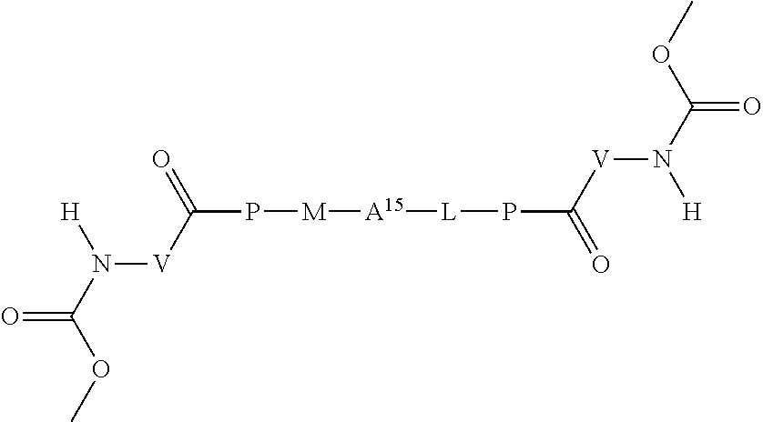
C(=O)(N([V]C(P[M][A15][L]PC(=O)[V]N(C(OC)=O)[H])=O)[H])OC
